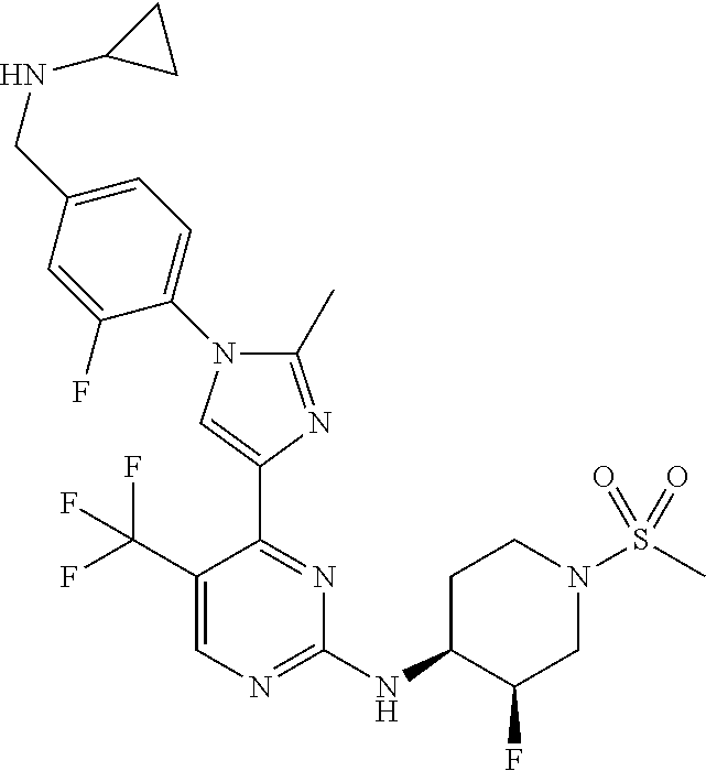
C1(C)=NC(C2=NC(NC3C(F)CN(S(C)(=O)=O)CC3)=NC=C2C(F)(F)F)=CN1C1=CC=C(CNC2CC2)C=C1F
